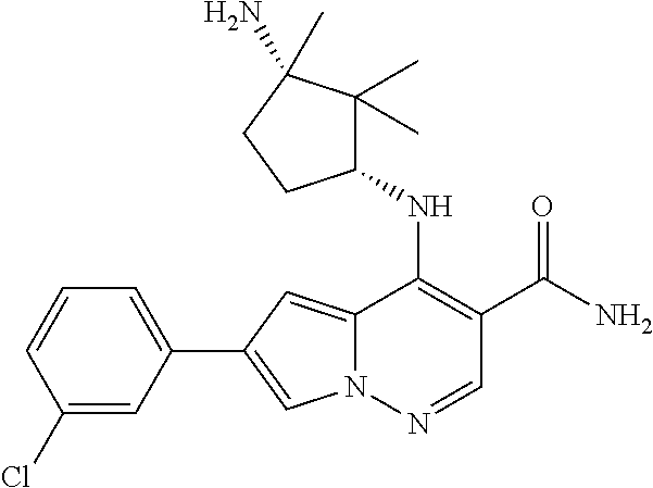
N12C(=CC(C3=CC=CC(Cl)=C3)=C1)C(NC1C(C)(C)C(N)(C)CC1)=C(C(N)=O)C=N2
